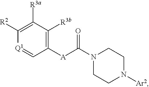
N1(C([A]C2=C([R3b])C([R3a])=C([R2])[Q1]=C2)=O)CCN([Ar2])CC1
